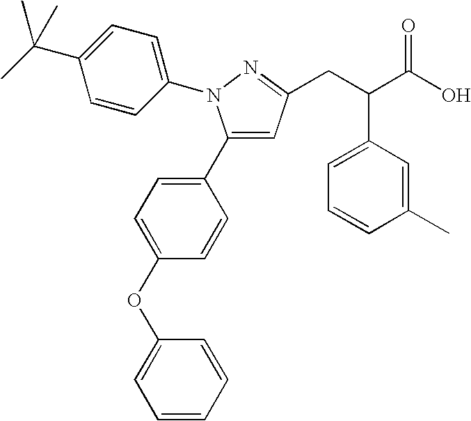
C1(C2=CC=C(OC3=CC=CC=C3)C=C2)=CC(CC(C(O)=O)C2=CC=CC(C)=C2)=NN1C1=CC=C(C(C)(C)C)C=C1
